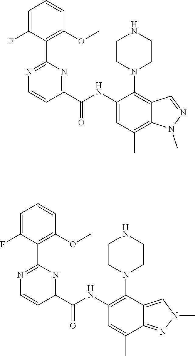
C1=C(F)C(C2=NC=CC(C(NC3=CC(C)=C4C(=C3N3CCNCC3)C=NN4C)=O)=N2)=C(OC)C=C1.C1=C(F)C(C2=NC=CC(C(NC3=C(N4CCNCC4)C4=CN(C)N=C4C(C)=C3)=O)=N2)=C(OC)C=C1
